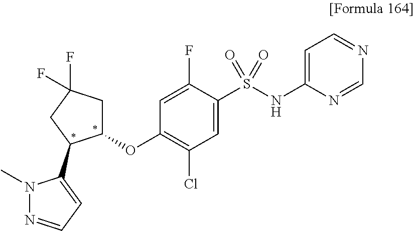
C1(OC2CC(F)(F)CC2C2=CC=NN2C)=C(Cl)C=C(S(NC2=CC=NC=N2)(=O)=O)C(F)=C1
